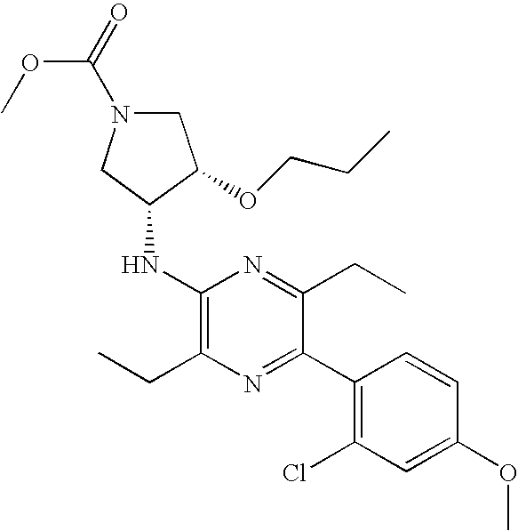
C1(NC2CN(C(OC)=O)CC2OCCC)=C(CC)N=C(C2=C(Cl)C=C(OC)C=C2)C(CC)=N1
